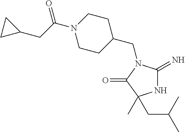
N1C(=N)N(CC2CCN(C(=O)CC3CC3)CC2)C(=O)C1(C)CC(C)C
